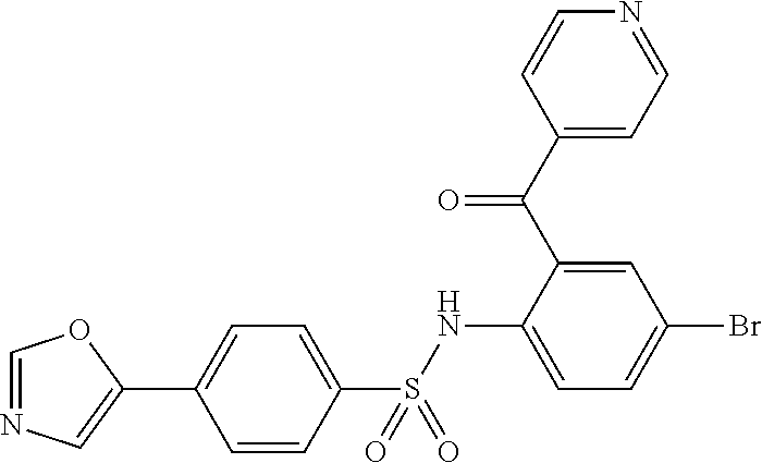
C1=CC(S(NC2=CC=C(Br)C=C2C(C2=CC=NC=C2)=O)(=O)=O)=CC=C1C1=CN=CO1
